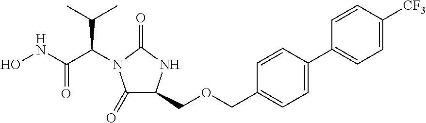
C1(=O)C(COCC2=CC=C(C3=CC=C([CF3])C=C3)C=C2)NC(=O)N1C(C(NO)=O)C(C)C
